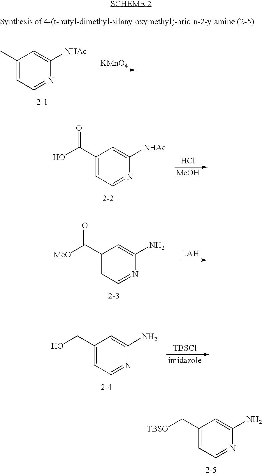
C1(C)=CC=NC([NHAc])=C1.[KMnO4].C1(C(O)=O)=CC=NC([NHAc])=C1.[MeOH].Cl.C1(C([MeO])=O)=CC=NC(N)=C1.[TBSCl].C1(CO)=CC=NC(N)=C1.C1(C[TBSO])=CC=NC(N)=C1
